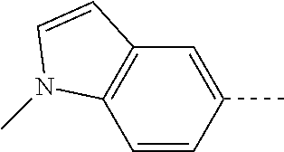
C1=C(C)C=CC2=C1C=CN2C
